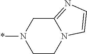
C12=NC=CN1CCN(*)C2
